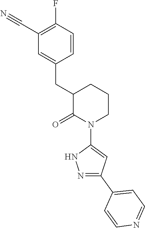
C1(C#N)=C(F)C=CC(CC2C(=O)N(C3=CC(C4=CC=NC=C4)=NN3)CCC2)=C1
